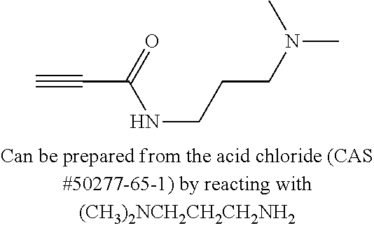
C#CC(=O)NCCCN(C)C
